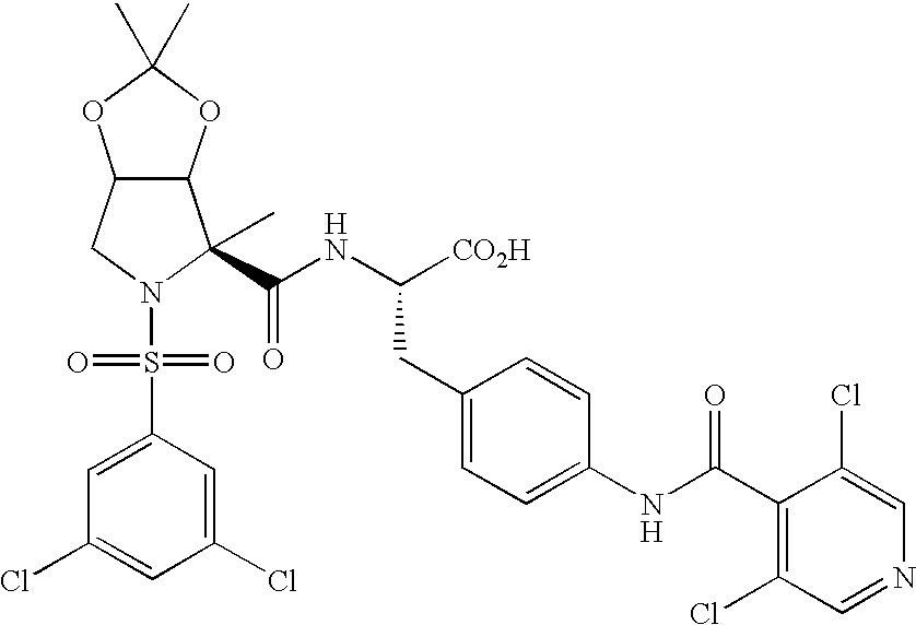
C1(S(=O)(=O)N2CC3OC(C)(C)OC3C2(C)C(NC([CO2H])CC2=CC=C(NC(C3=C(Cl)C=NC=C3Cl)=O)C=C2)=O)=CC(Cl)=CC(Cl)=C1
